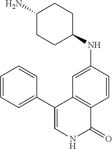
C1(C2=CNC(=O)C3=C2C=C(NC2CCC(N)CC2)C=C3)=CC=CC=C1
